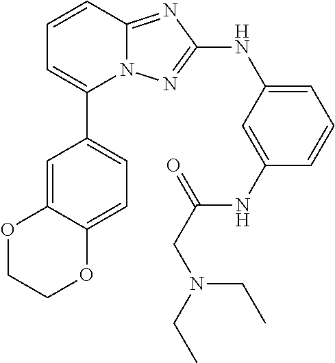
C1=CC2=NC(NC3=CC=CC(NC(CN(CC)CC)=O)=C3)=NN2C(C2=CC=C3C(=C2)OCCO3)=C1
